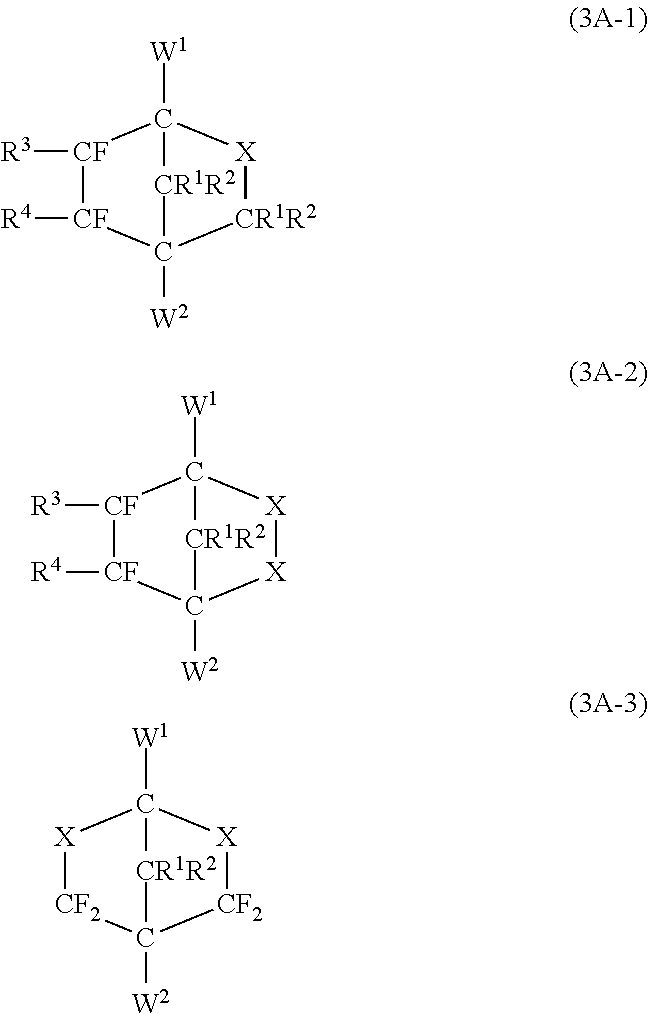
[CF]1([R3])[CF]([R4])C2([W2])[CR1R2][X]C1([W1])[CR1R2]2.[CF]1([R3])[CF]([R4])C2([W2])[X][X]C1([W1])[CR1R2]2.[X]1[CF2]C2([W2])[CF2][X]C1([W1])[CR1R2]2
